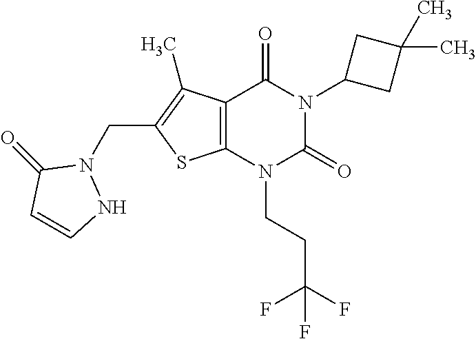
C12=C(N(CCC(F)(F)F)C(=O)N(C3CC(C)(C)C3)C1=O)SC(CN1C(=O)C=CN1)=C2C
